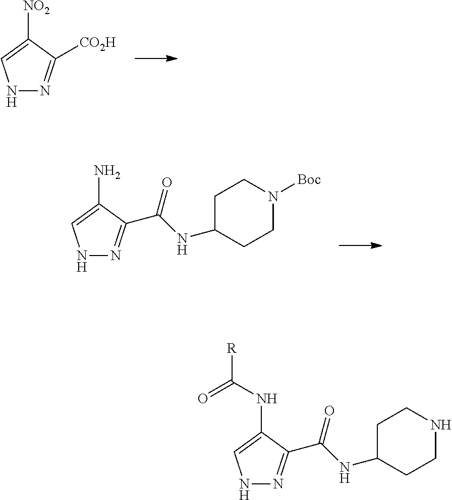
N1N=C([CO2H])C([NO2])=C1.N1N=C(C(NC2CCN([Boc])CC2)=O)C(N)=C1.N1N=C(C(NC2CCNCC2)=O)C(NC([R])=O)=C1
